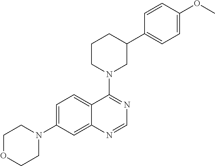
C1OCCN(C2=CC=C3C(=C2)N=CN=C3N2CC(C3=CC=C(OC)C=C3)CCC2)C1
